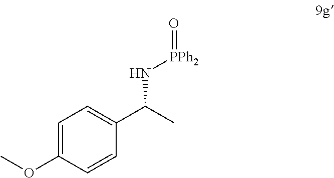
C1=C(OC)C=CC(C(C)N[PPh2]=O)=C1
